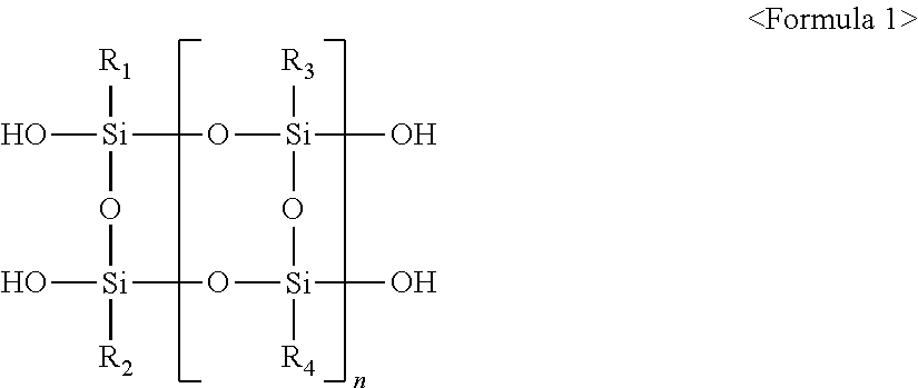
[R1][Si]1(O)O[Si](O)([R2])O[Si]([R4])(O)O[Si]([R3])(O)O1
